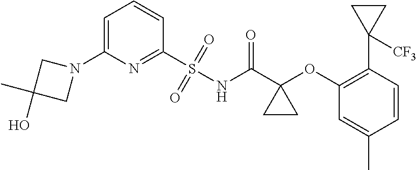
C1(N2CC(O)(C)C2)=CC=CC(S(=O)(=O)NC(=O)C2(OC3=C(C4([CF3])CC4)C=CC(C)=C3)CC2)=N1
